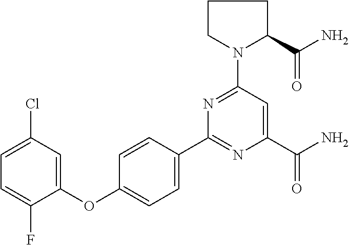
C1(Cl)=CC=C(F)C(OC2=CC=C(C3=NC(C(=O)N)=CC(N4C(C(=O)N)CCC4)=N3)C=C2)=C1
